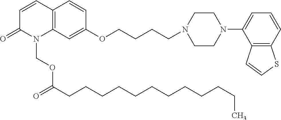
C12=C(C=C(OCCCCN3CCN(C4=CC=CC5=C4C=CS5)CC3)C=C1)N(COC(CCCCCCCCCCCC)=O)C(=O)C=C2
